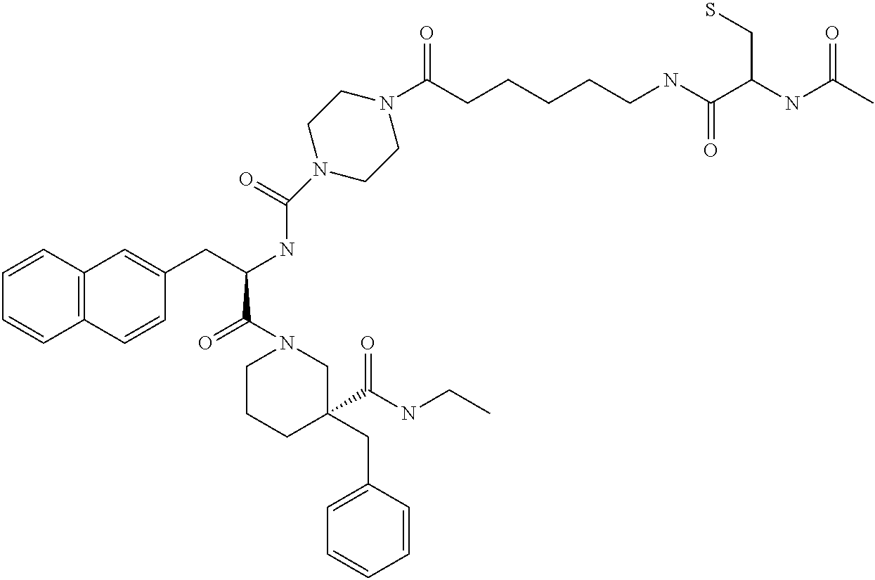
C1=CC2=C(C=C1)C=CC(CC(NC(N1CCN(C(CCCCCNC(C(NC(C)=O)CS)=O)=O)CC1)=O)C(N1CCCC(CC3=CC=CC=C3)(C(NCC)=O)C1)=O)=C2
